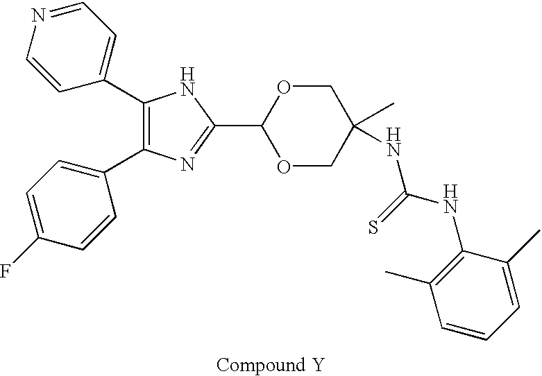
C1(C2=CC=NC=C2)=C(C2=CC=C(F)C=C2)N=C(C2OCC(C)(NC(=S)NC3=C(C)C=CC=C3C)CO2)N1
